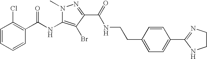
C1=CC=CC(C(NC2=C(Br)C(C(NCCC3=CC=C(C4=NCCN4)C=C3)=O)=NN2C)=O)=C1Cl
